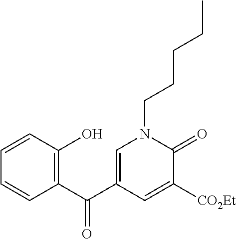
C1=CC=CC(C(C2=CN(CCCCC)C(=O)C([CO2Et])=C2)=O)=C1O
